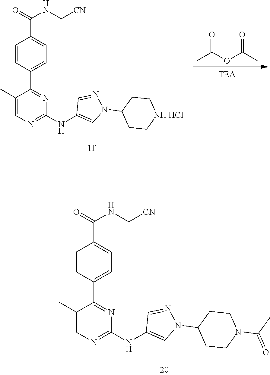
O=C(C)OC(C)=O.C1=NN(C2CC[NH HCl]CC2)C=C1NC1=NC=C(C)C(C2=CC=C(C(=O)NC[CN])C=C2)=N1.N(C1=NC=C(C)C(C2=CC=C(C(NC[CN])=O)C=C2)=N1)C1=CN(C2CCN(C(C)=O)CC2)N=C1
